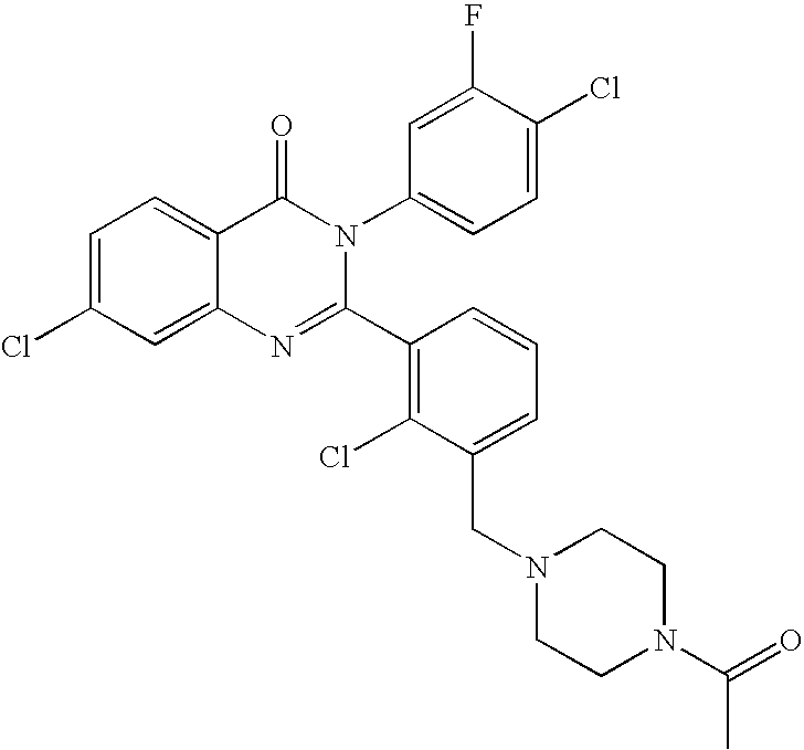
C1=C(Cl)C=C2C(=C1)C(=O)N(C1=CC=C(Cl)C(F)=C1)C(C1=C(Cl)C(CN3CCN(C(=O)C)CC3)=CC=C1)=N2
